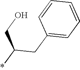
C(C1=CC=CC=C1)C(*)CO
